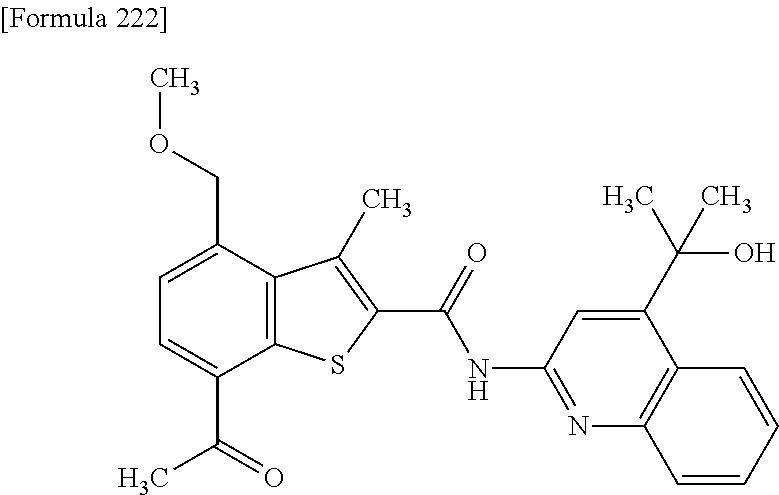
C1=C(C(=O)C)C2=C(C(COC)=C1)C(C)=C(C(=O)NC1=NC3=C(C(C(C)(O)C)=C1)C=CC=C3)S2
